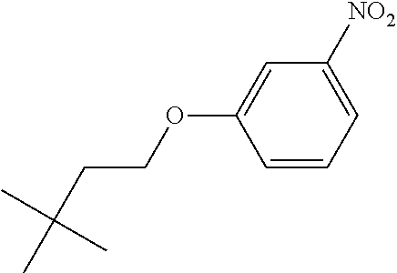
C1=CC=C([NO2])C=C1OCCC(C)(C)C
